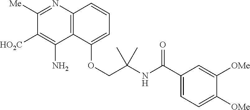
C12=C(N=C([Me])C([HO2C])=C1N)C=CC=C2OCC(NC(C1=CC=C([OMe])C([OMe])=C1)=O)(C)C
